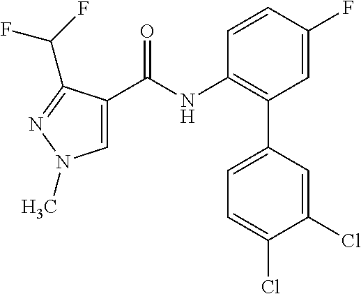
C1=C(F)C=CC(NC(=O)C2=CN(C)N=C2C(F)F)=C1C1=CC=C(Cl)C(Cl)=C1
